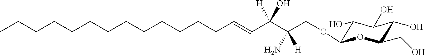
CCCCCCCCCCCCCC=CC(C(COC1C(O)C(O)C(O)C(CO)O1)(N)[H])(O)[H]
